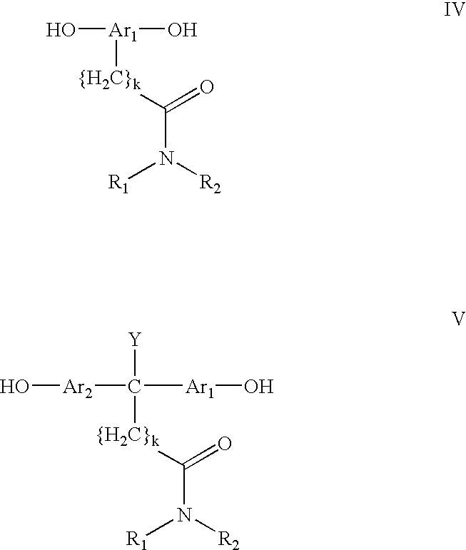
O[Ar1](O)[{H2C}k]C(N([R2])[R1])=O.[Ar2](C([Ar1]O)([{H2C}k]C(N([R2])[R1])=O)[Y])O
